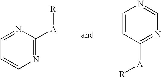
N1=C([A][R])N=CC=C1.N1=C([A][R])C=CN=C1
